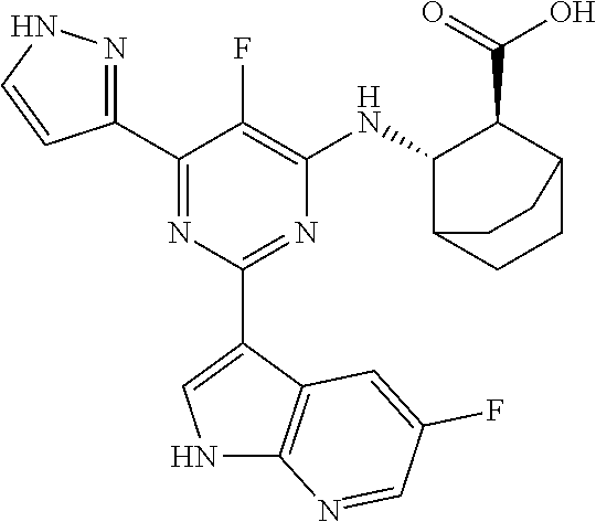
C1(C2=NNC=C2)=NC(C2=CNC3=C2C=C(F)C=N3)=NC([HN]C2C(C(=O)O)C3CCC2CC3)=C1F
